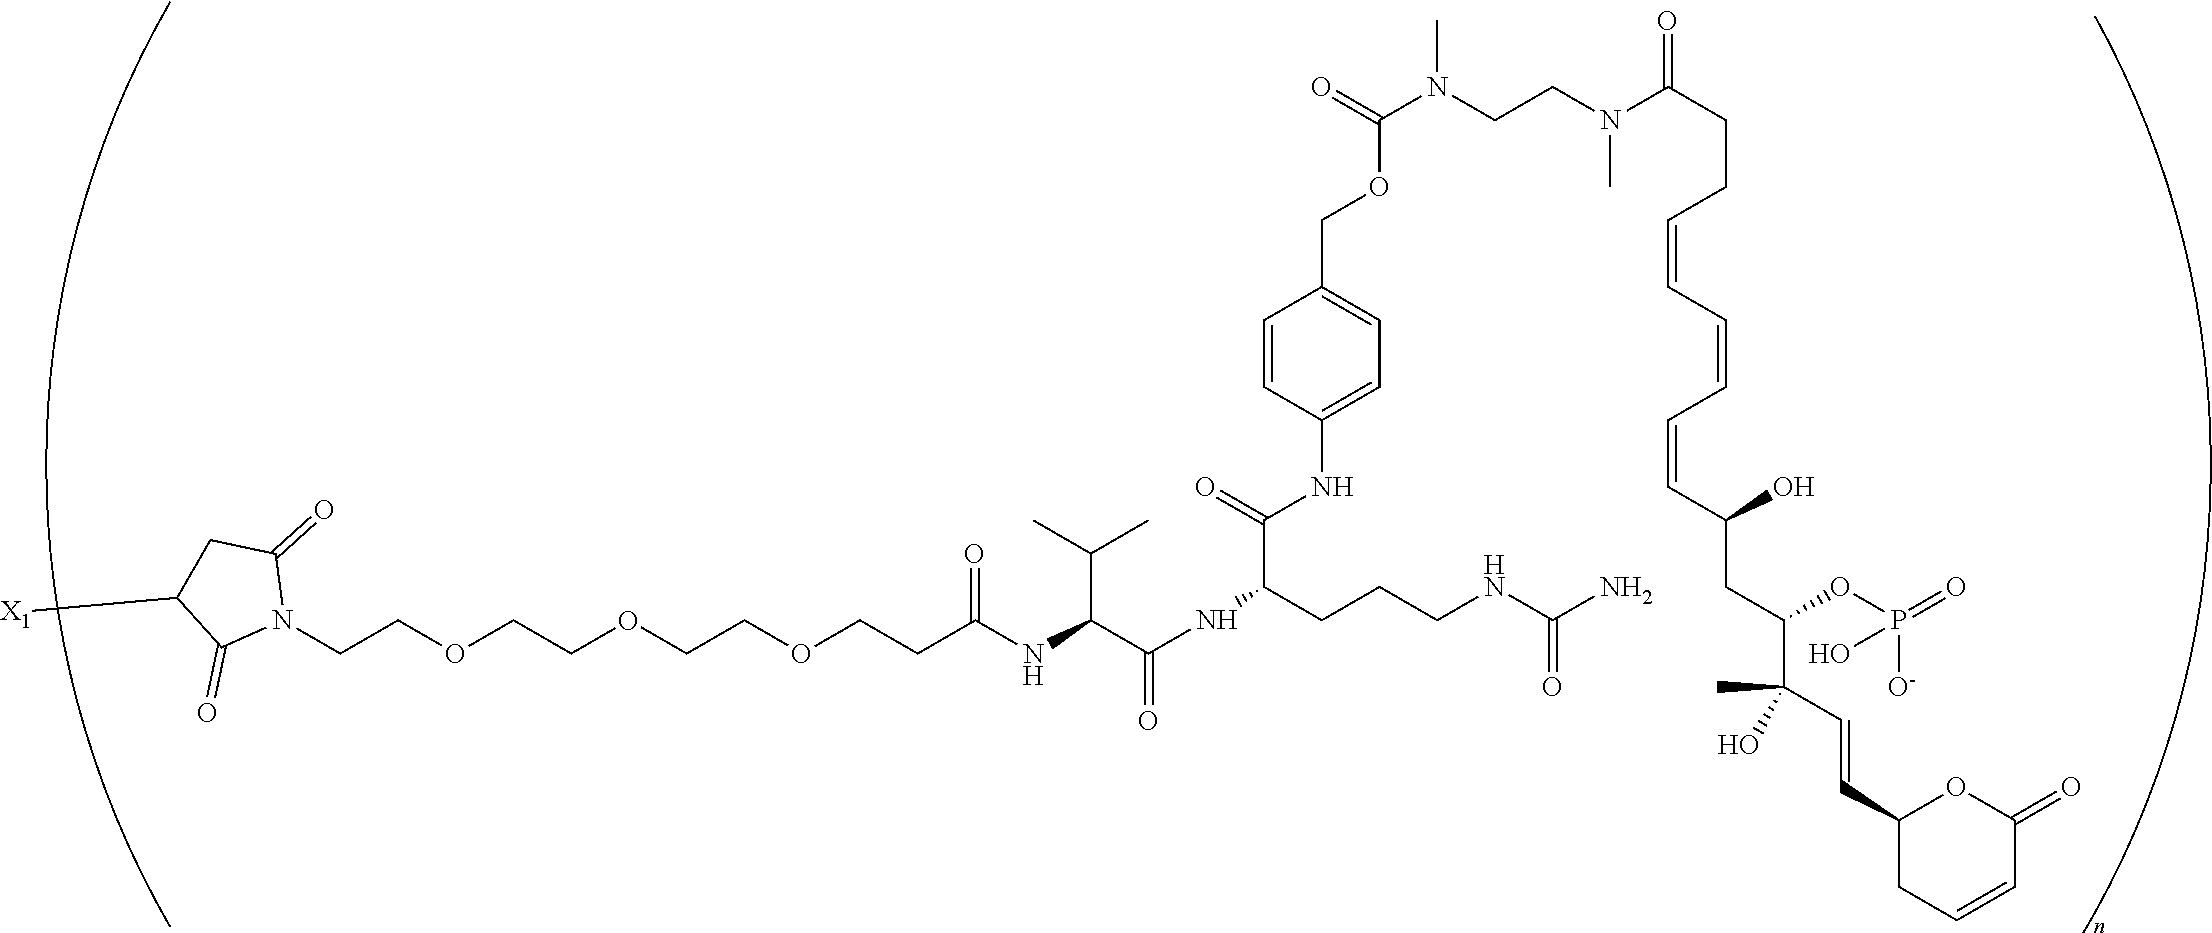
C(COCCOCCOCCC(NC(C(C)C)C(=O)NC(C(=O)NC1=CC=C(COC(=O)N(CCN(C)C(=O)CCC=CC=CC=CC(CC(C(C=CC2CC=CC(=O)O2)(C)O)OP([O-])(=O)O)O)C)C=C1)CCCNC(=O)N)=O)N1C(=O)CC([X1])C1=O
